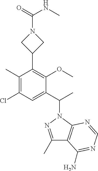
C1(C)=C(Cl)C=C(C(C)N2N=C(C)C3=C2N=CN=C3N)C(OC)=C1C1CN(C(NC)=O)C1
